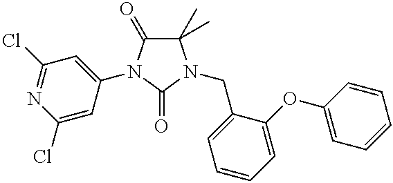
C1(C)(C)C(=O)N(C2=CC(Cl)=NC(Cl)=C2)C(=O)N1CC1=CC=CC=C1OC1=CC=CC=C1
